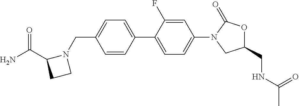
C1=CC(CN2C(C(N)=O)CC2)=CC=C1C1=CC=C(N2CC(CNC(C)=O)OC2=O)C=C1F
